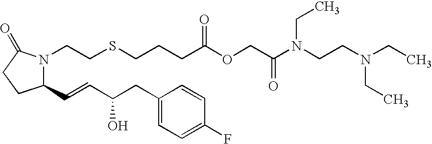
C1=C(CC(C=CC2CCC(=O)N2CCSCCCC(=O)OCC(N(CC)CCN(CC)CC)=O)O)C=CC(F)=C1
